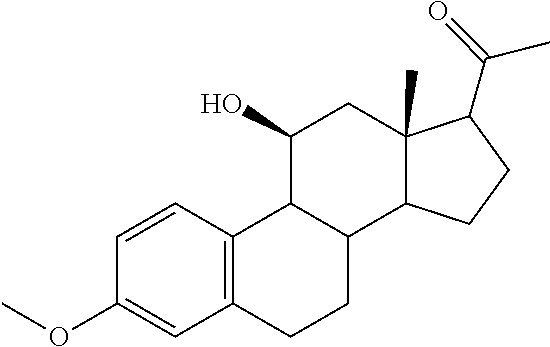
C1=CC2=C(C=C1OC)CCC1C2C(O)CC2(C)C1CCC2C(=O)C
